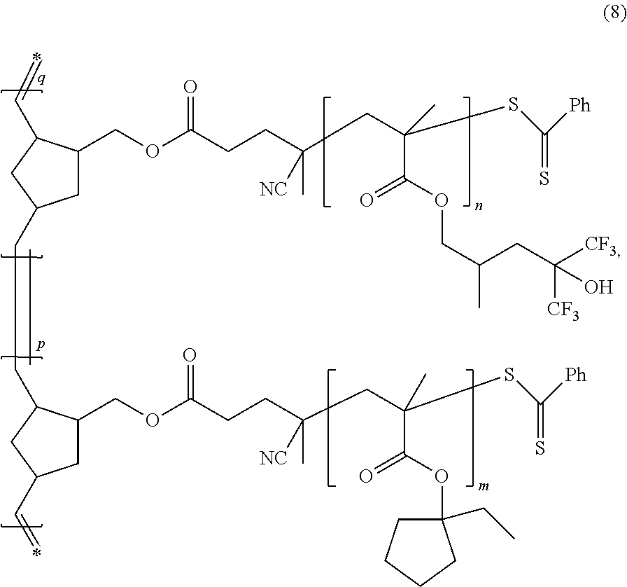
C1C(COC(CCC(CC(SC([Ph])=S)(C(OCC(C)CC(O)([CF3])[CF3])=O)C)(C)[NC])=O)C(C=C)CC1C=CC1C(COC(CCC(C)([NC])CC(C(=O)OC2(CC)CCCC2)(SC([Ph])=S)C)=O)CC(C=C)C1
